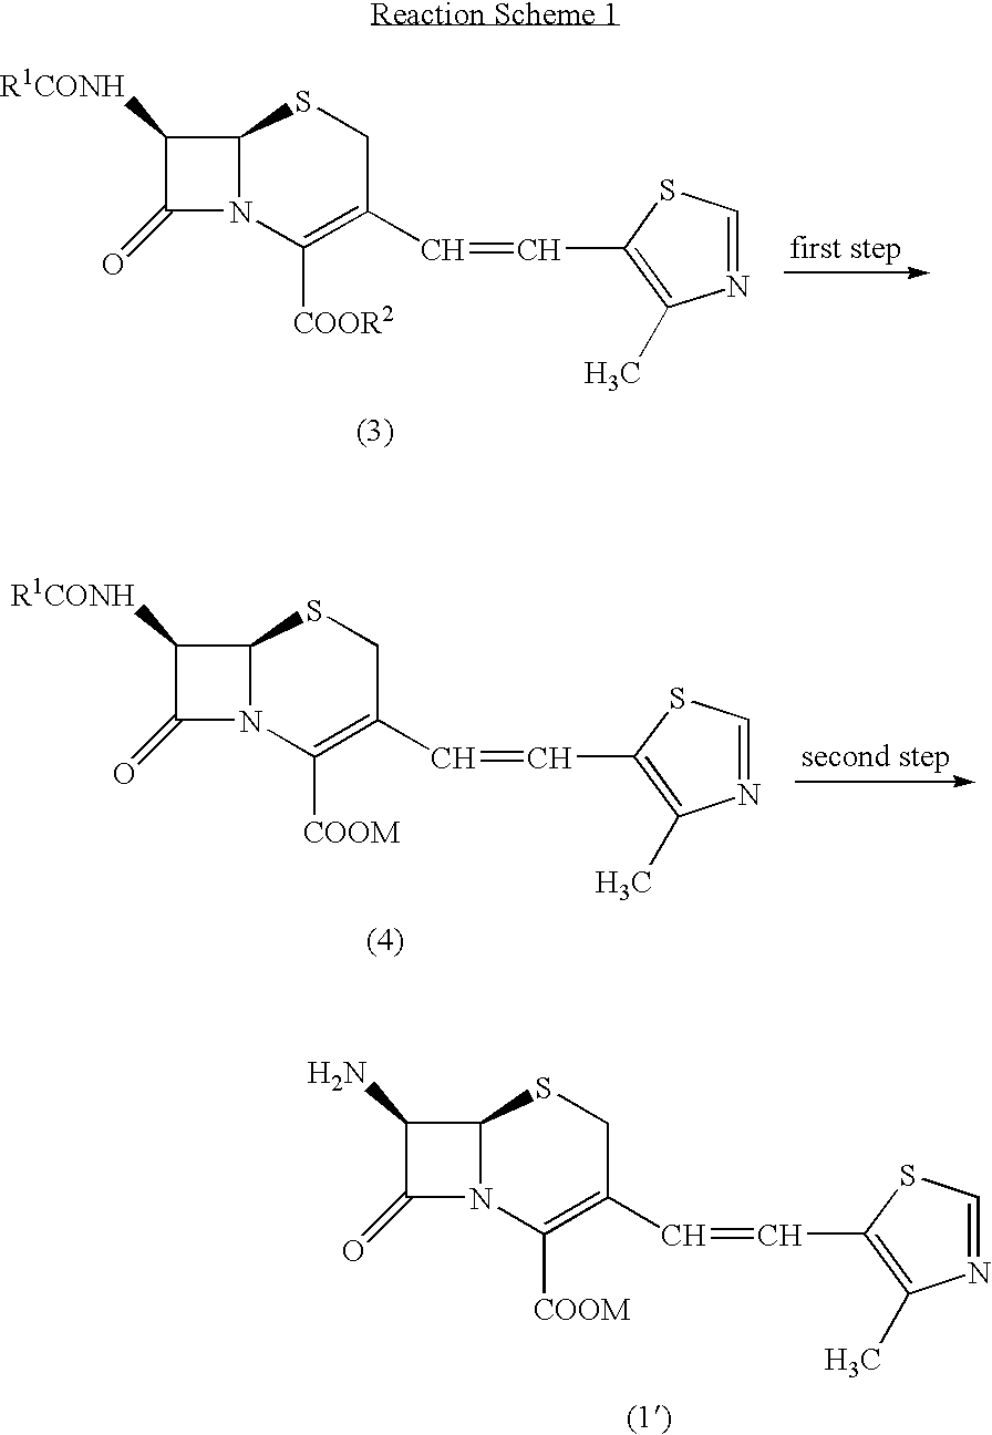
C1([R1CONH])C(=O)N2C1SCC(C=CC1=C(C)N=CS1)=C2[COOR2].C1([R1CONH])C(=O)N2C1SCC(C=CC1=C(C)N=CS1)=C2[COOM].C1(N)C(=O)N2C1SCC(C=CC1=C(C)N=CS1)=C2[COOM]
